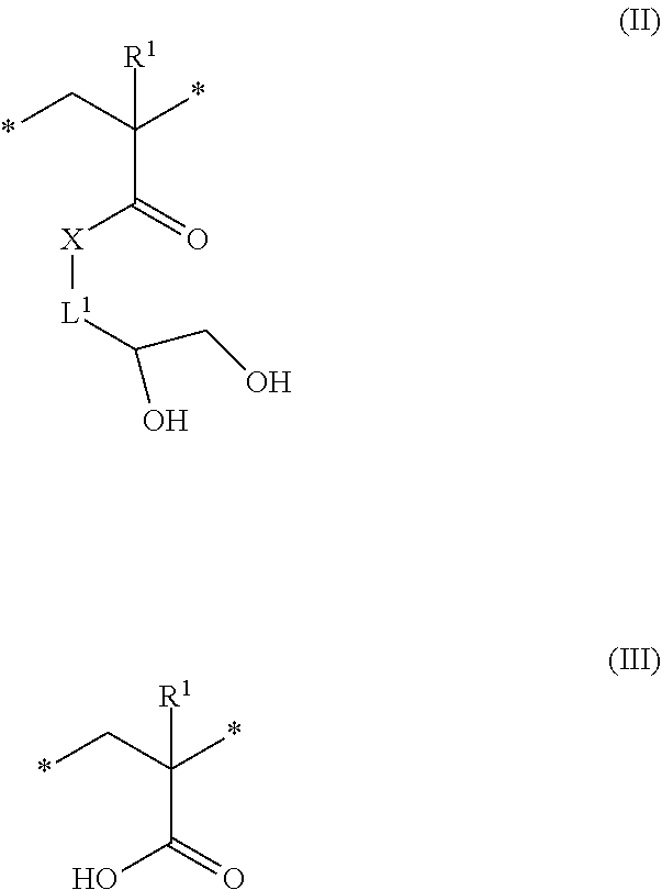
*CC(*)(C(=O)O)[R1].*CC(*)(C(=O)[X][L1]C(O)CO)[R1]
